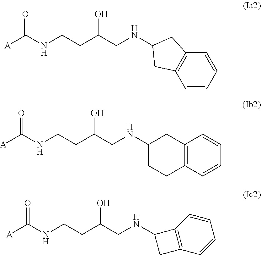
C(CC(CNC1CC2=C(C1)C=CC=C2)O)NC([A])=O.C(CNC1CCC2=C(C1)C=CC=C2)(O)CCNC([A])=O.C(CNC1CC2=C1C=CC=C2)(O)CCNC([A])=O
